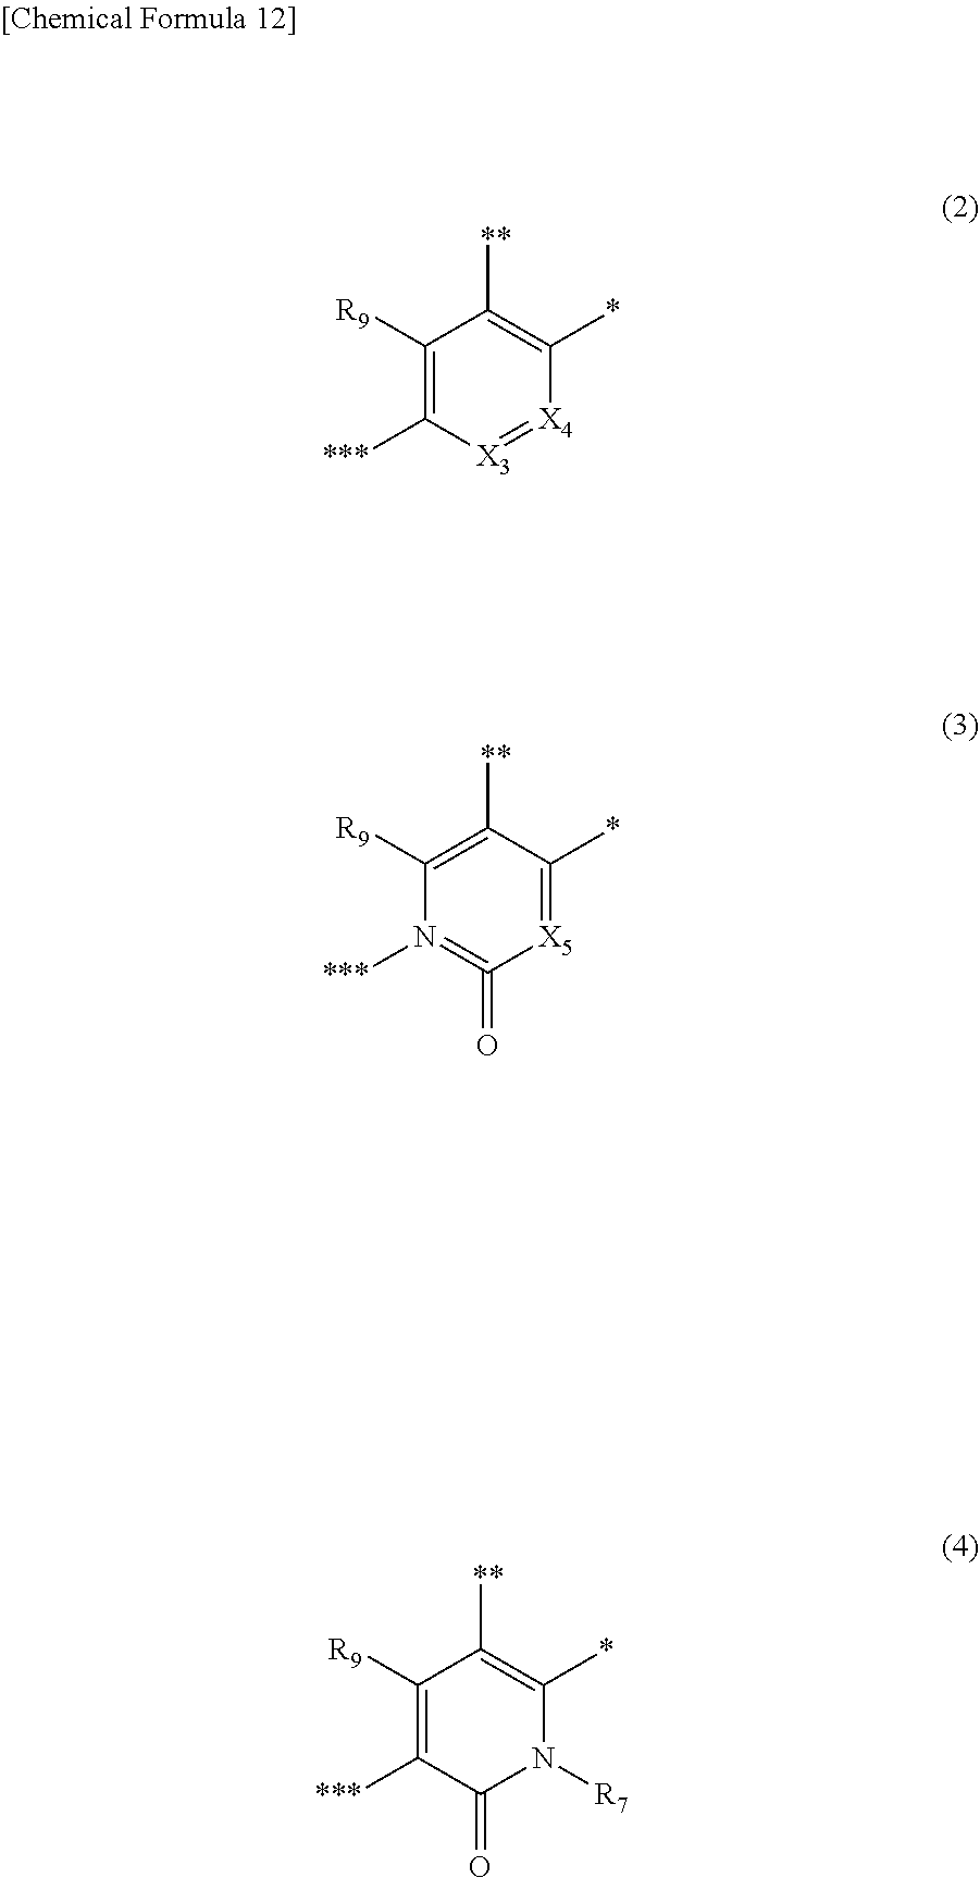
C1([R9])=C([***])[X3]=[X4]C(*)=C1[**].C1([R9])=C([**])C(*)=[X5]C(=O)=N1[***].C1([R9])=C([***])C(=O)N([R7])C(*)=C1[**]
